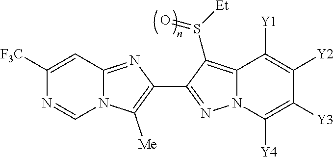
N12C(=NC(C3=NN4C(=C3S([Et])=O)C([Y1])=C([Y2])C([Y3])=C4[Y4])=C1[Me])C=C([F3C])N=C2
